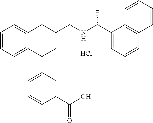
C1=CC=C2C(=C1)CC(CNC(C1=CC=CC3=C1C=CC=C3)C)CC2C1=CC=CC(C(O)=O)=C1.Cl
